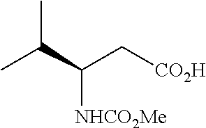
C([NHCO2Me])(C(C)C)C[CO2H]
